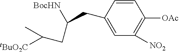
C1=CC(CC([BocHN])CC([tBuO2C])C)=CC([NO2])=C1[OAc]
